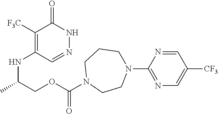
C1([F3C])=C(NC(C)COC(N2CCN(C3=NC=C([CF3])C=N3)CCC2)=O)C=NNC1=O
